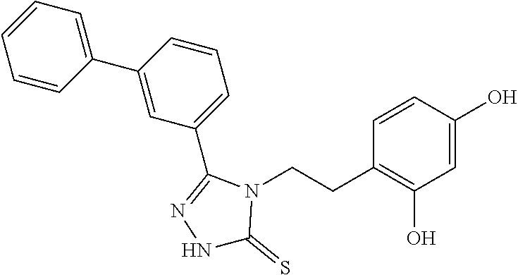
C1=CC(C2=CC(C3=NNC(=S)N3CCC3=C(O)C=C(O)C=C3)=CC=C2)=CC=C1
